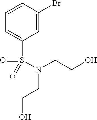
C1=CC(Br)=CC(S(N(CCO)CCO)(=O)=O)=C1
